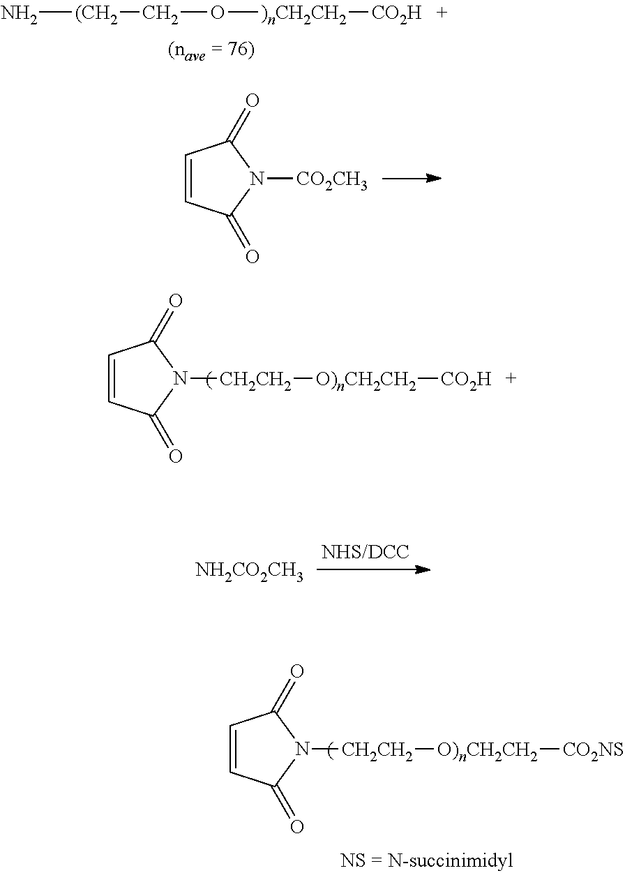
N[(CH2]CO[)nCH2CH2][CO2H].C1=CC(=O)N([CO2CH3])C1=O.C1=CC(=O)N([CH2CH2][O)nCH2CH2][CO2H])C1=O.[NH2CO2CH3].C1=CC(=O)N([CH2CH2][O)nCH2CH2][CO2NS])C1=O
